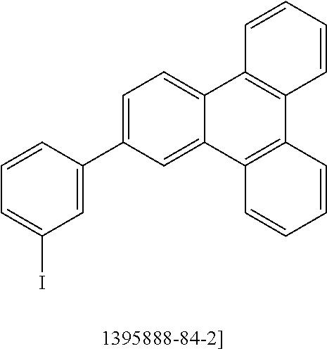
C1=CC(C2=CC=C3C(=C2)C2=C(C4=C3C=CC=C4)C=CC=C2)=CC(I)=C1
